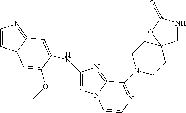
C1=CC2C(=N1)C=C(NC1=NN3C(=N1)C(N1CCC4(CC1)CNC(=O)O4)=NC=C3)C(OC)=C2
